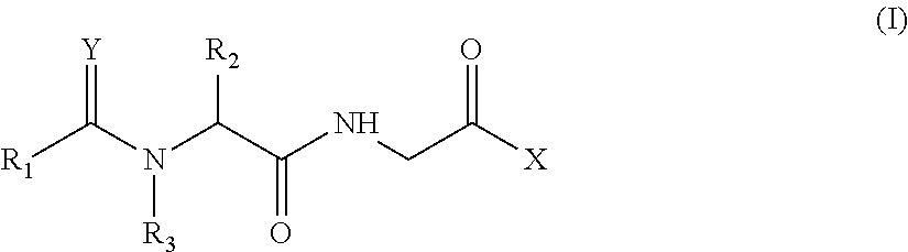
[R1]C(N(C(C(NCC([X])=O)=O)[R2])[R3])=[Y]
